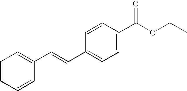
C1=CC=CC(C=CC2=CC=C(C(OCC)=O)C=C2)=C1
